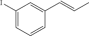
C1(I)=CC=CC(C=CC)=C1
